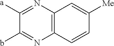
C1([a])=NC2=C(N=C1b)C=CC([Me])=C2
